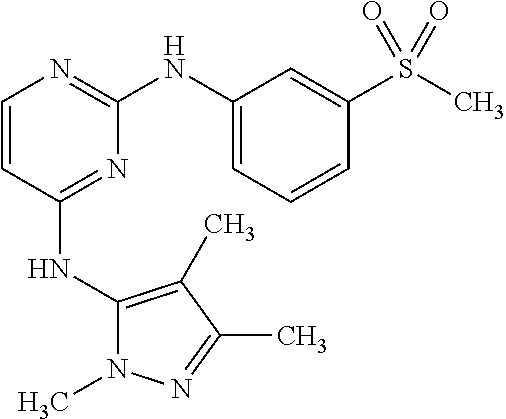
N(C1=NC(NC2=CC=CC(S(C)(=O)=O)=C2)=NC=C1)C1=C(C)C(C)=NN1C
